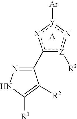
c1(C2=NNC([R1])=C2[R2])[Z]([R3])n[Y]([Ar]):[X]1
